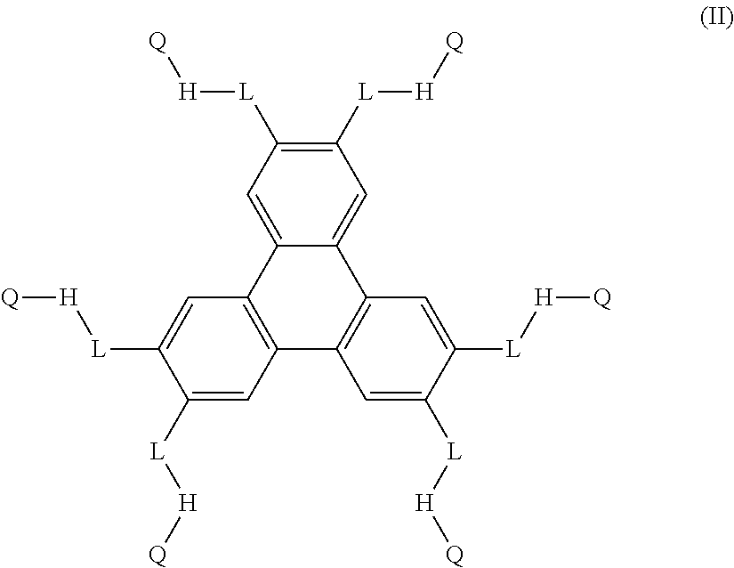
C12=C(C=C([L][H][Q])C([L][H][Q])=C1)C1=CC([L][H][Q])=C([L][H][Q])C=C1C1=C2C=C([L][H][Q])C([L][H][Q])=C1
